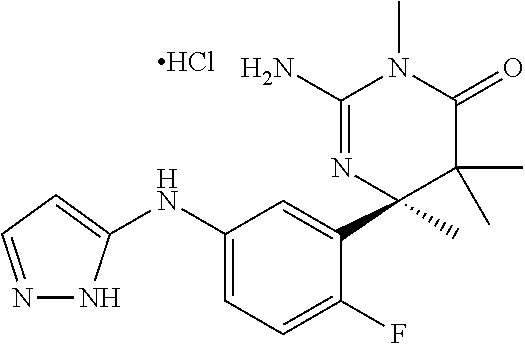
C1=C(NC2=CC=NN2)C=C(C2(C)C(C)(C)C(=O)N(C)C(N)=N2)C(F)=C1.Cl
